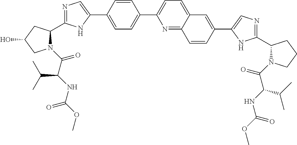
N1(C(=O)C(NC(OC)=O)C(C)C)C(C2=NC=C(C3=CC=C(C4=CC=C5C(=N4)C=CC(C4=CN=C(C6N(C(C(C(C)C)NC(=O)OC)=O)CCC6)N4)=C5)C=C3)N2)CC(O)C1
